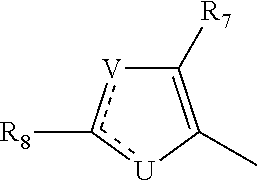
C1([R7])=C(C)[U]c([R8])[V]1
